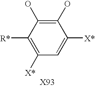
C1=C([X*])C(O)=C(O)C([R*])=C1[X*]
